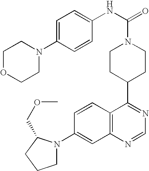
C1=CC2=C(C=C1N1CCCC1COC)N=CN=C2C1CCN(C(=O)NC2=CC=C(N3CCOCC3)C=C2)CC1
